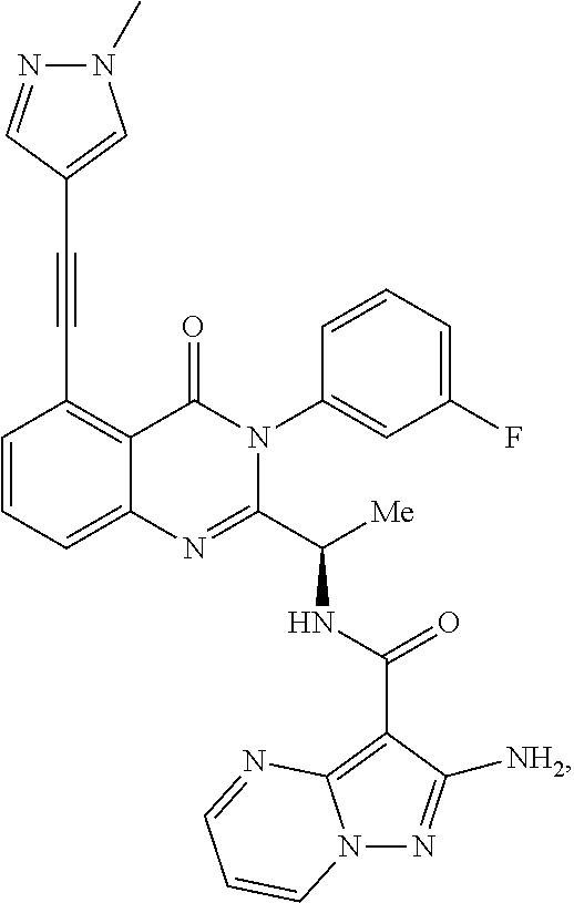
C1(C#CC2=CN(C)N=C2)=C2C(=CC=C1)N=C(C([Me])NC(C1=C3N(N=C1[NH2])C=CC=N3)=O)N(C1=CC(F)=CC=C1)C2=O
